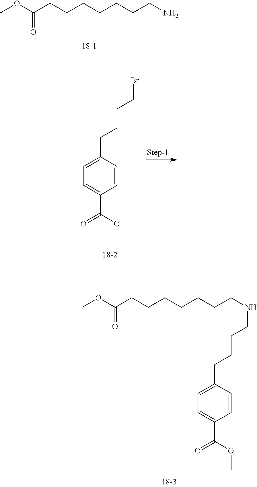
COC(CCCCCCCN)=O.COC(CCCCCCCNCCCCC1=CC=C(C(OC)=O)C=C1)=O.BrCCCCC1=CC=C(C(OC)=O)C=C1
